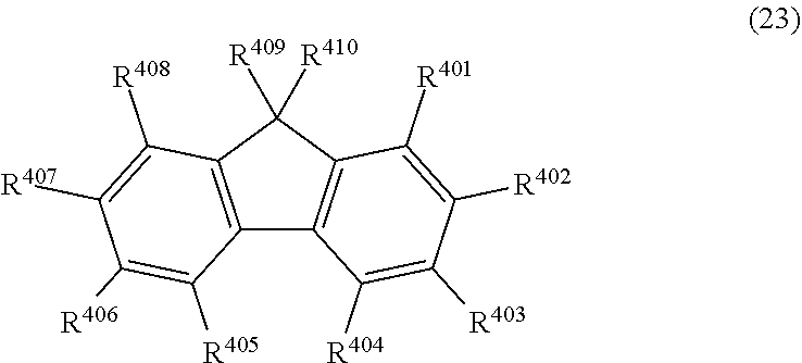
C12=C(C([R409])([R410])C3=C1C([R404])=C([R403])C([R402])=C3[R401])C([R408])=C([R407])C([R406])=C2[R405]
